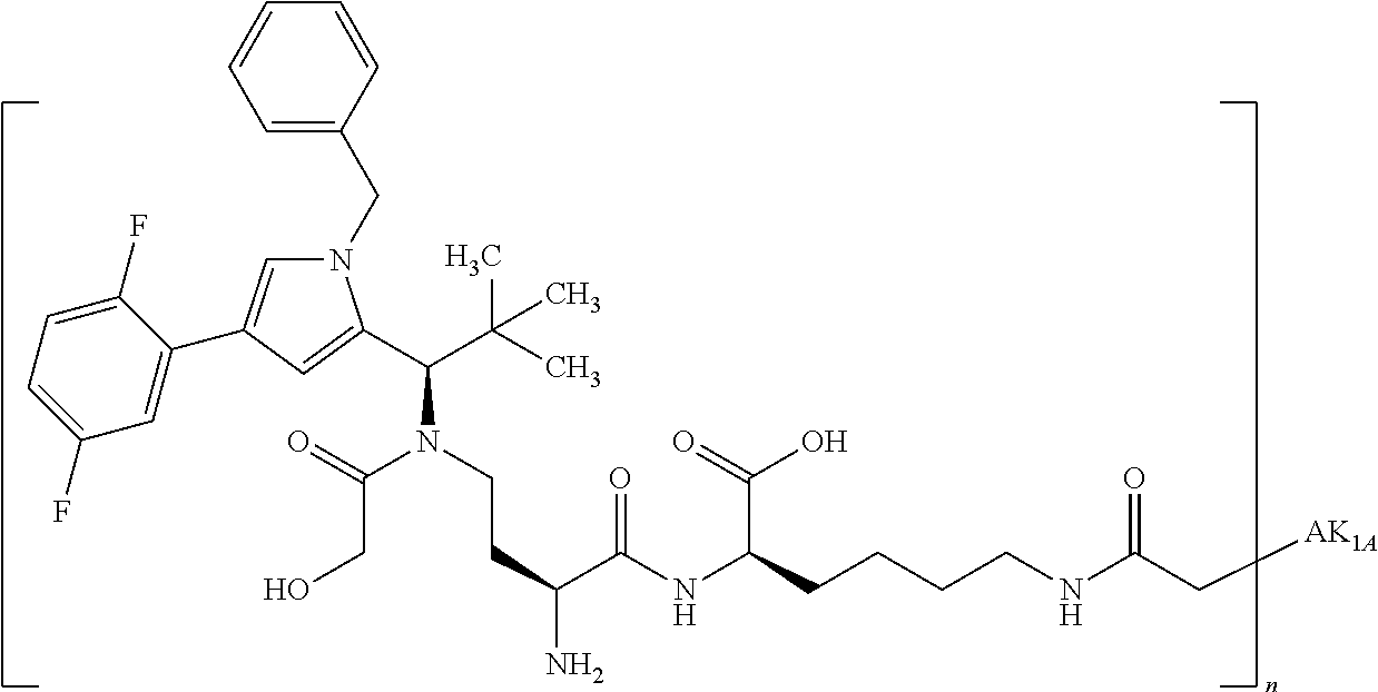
N1(CC2=CC=CC=C2)C=C(C2=CC(F)=CC=C2F)C=C1C(C(C)(C)C)N(CCC(N)C(NC(CCCCNC(C[AK1A])=O)C(O)=O)=O)C(=O)CO
